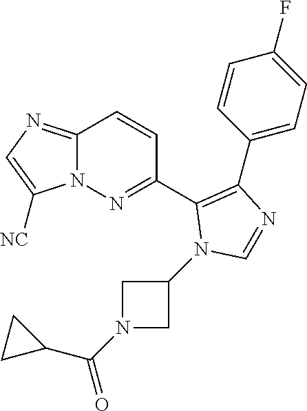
C1(C2=NN3C(=NC=C3[NC])C=C2)=C(C2=CC=C(F)C=C2)N=CN1C1CN(C(C2CC2)=O)C1
